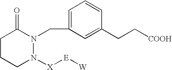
C1CCN([X][E][W])N(CC2=CC=CC(CC[COOH])=C2)C1=O
